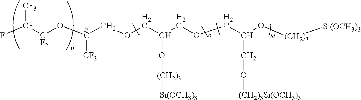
F[CF]([CF2]O[FC]([CF3])COCC(COCC(O[(CH2)3][Si(OCH3)3])CO[(CH2)3Si(OCH3)3])O[(CH2)3][Si(OCH3)3])[CF3]
